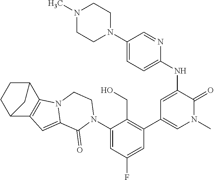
N(C1=CC(C2=C(CO)C(N3C(=O)C4=CC5=C(N4CC3)C3CCC5C3)=CC(F)=C2)=CN(C)C1=O)C1=CC=C(N2CCN(C)CC2)C=N1
